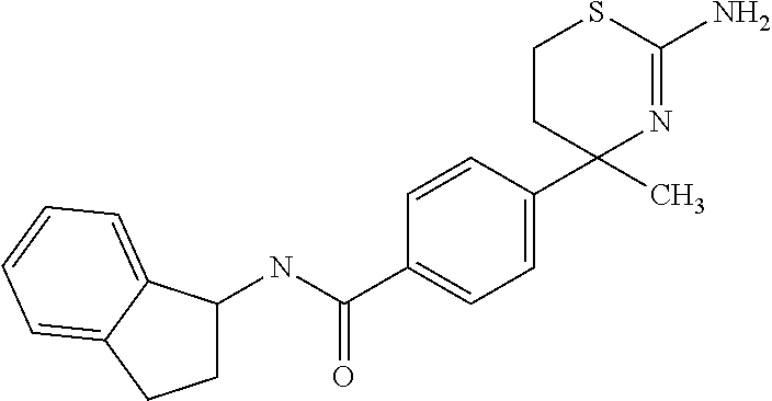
C1CC(C2=CC=C(C(NC3CCC4=CC=CC=C34)=O)C=C2)(C)N=C(N)S1
